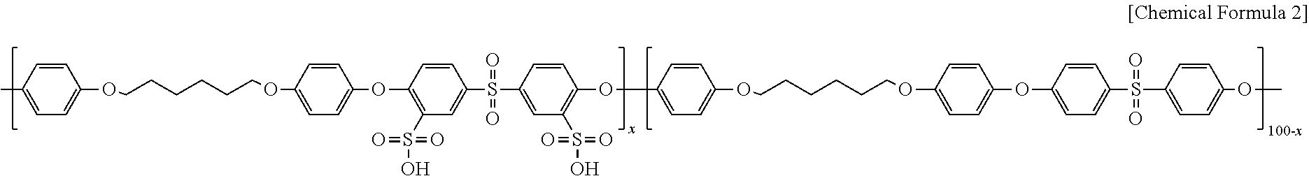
CC1=CC=C(OCCCCCCOC2=CC=C(OC3=C(S(O)(=O)=O)C=C(S(C4=CC(S(O)(=O)=O)=C(OC5=CC=C(OCCCCCCOC6=CC=C(OC7=CC=C(S(=O)(=O)C8=CC=C(OC)C=C8)C=C7)C=C6)C=C5)C=C4)(=O)=O)C=C3)C=C2)C=C1
